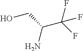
C(C(F)(F)F)(CO)N
